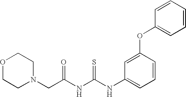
C(NC(NC1=CC=CC(OC2=CC=CC=C2)=C1)=S)(=O)CN1CCOCC1
